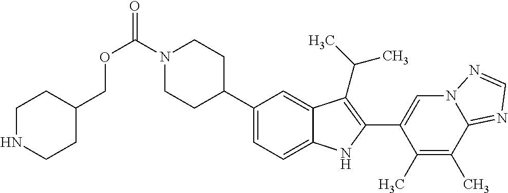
O(C(=O)N1CCC(C2=CC=C3C(=C2)C(C(C)C)=C(C2=CN4C(=NC=N4)C(C)=C2C)N3)CC1)CC1CCNCC1
